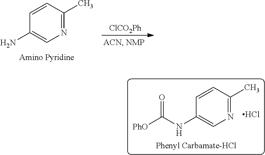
N1=C(C)C=CC(N)=C1.[ClCO2Ph].N1=C(C)C=CC(NC([PhO])=O)=C1.Cl
